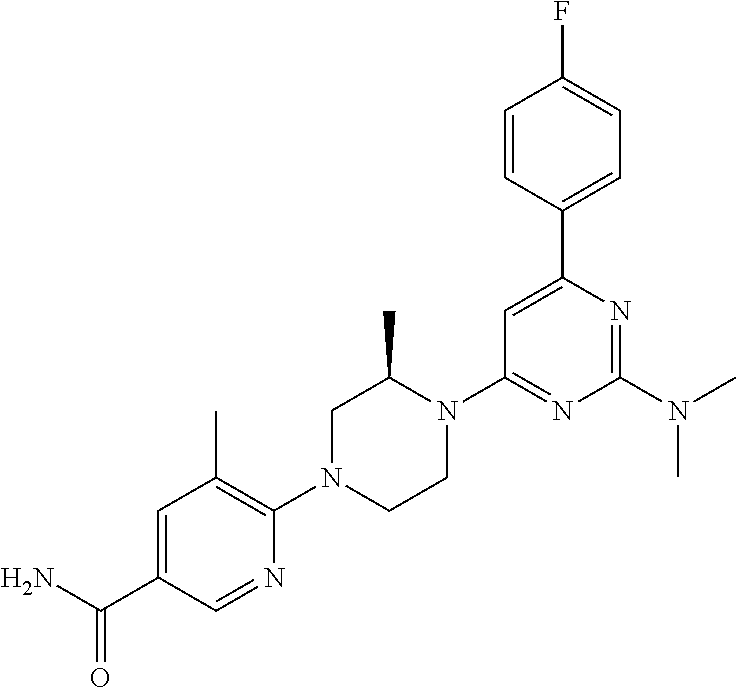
NC(C1=CC(C)=C(N2CCN(C3=NC(N(C)C)=NC(C4=CC=C(F)C=C4)=C3)C(C)C2)N=C1)=O
